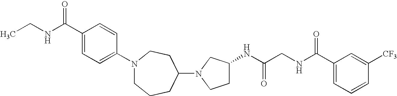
N1(C2CCN(C3=CC=C(C(NCC)=O)C=C3)CCC2)CCC(NC(CNC(C2=CC=CC([CF3])=C2)=O)=O)C1
